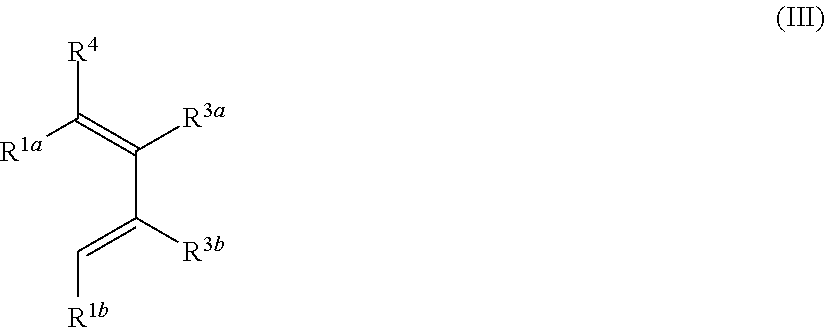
[R1b]C=C(C(=C([R4])[R1a])[R3a])[R3b]
